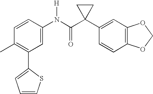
C1=C(N(C(C2(C3=CC4=C(C=C3)OCO4)CC2)=O)[H])C=CC(C)=C1C1=CC=CS1
